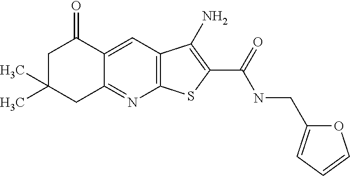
C12=C(C=C3C(=N1)CC(C)(C)CC3=O)C(N)=C(C(NCC1=CC=CO1)=O)S2
